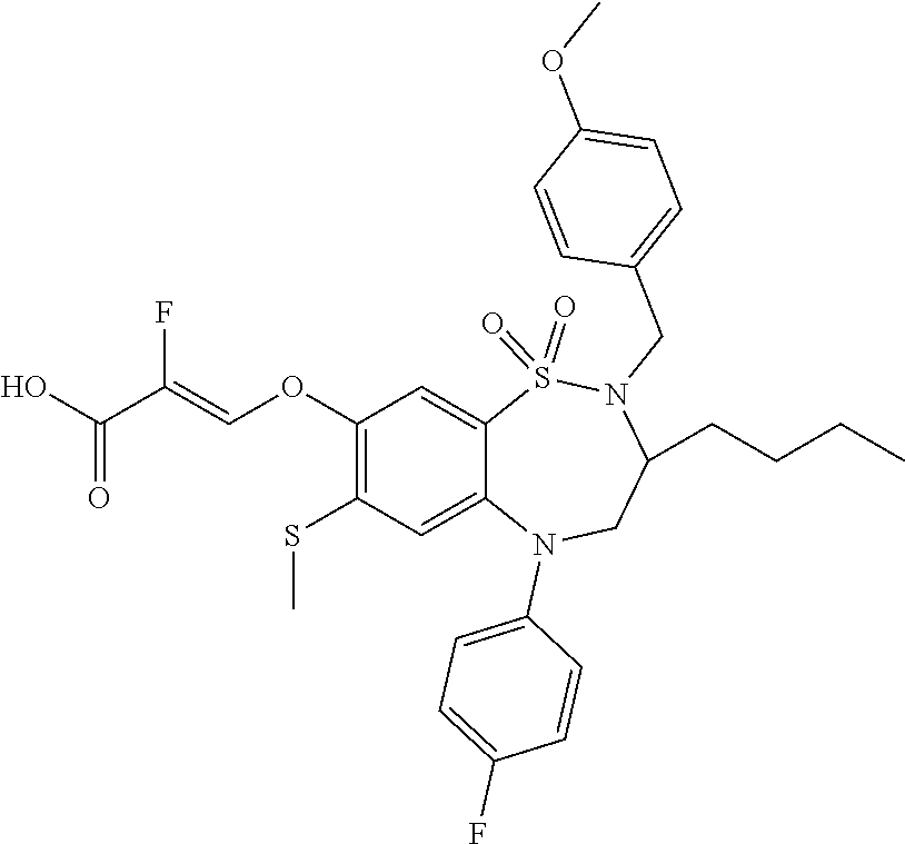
COC1=CC=C(CN2C(CCCC)CN(C3=CC=C(F)C=C3)C3=CC(SC)=C(OC=C(F)C(O)=O)C=C3S2(=O)=O)C=C1
